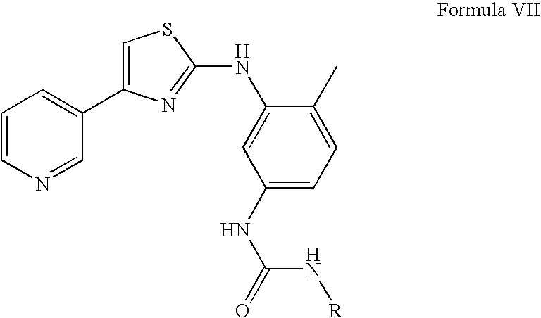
C1=CN=CC(C2=CSC(NC3=CC(NC(N[R])=O)=CC=C3C)=N2)=C1
